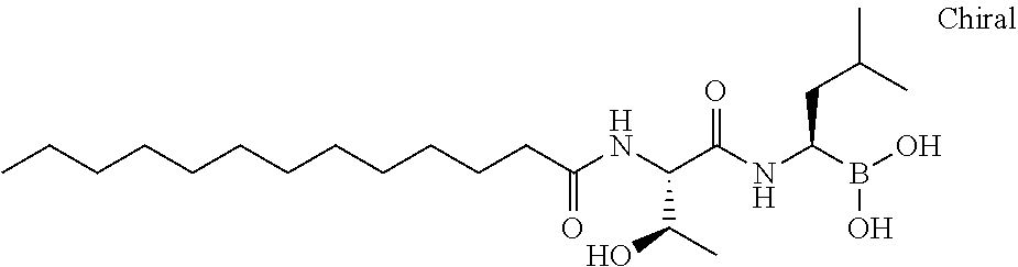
C(C(NC(C(NC(B(O)O)CC(C)C)=O)C(C)O)=O)CCCCCCCCCCC
